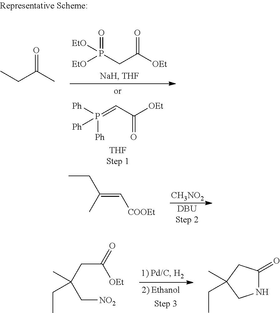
[EtO]P(CC([OEt])=O)([EtO])=O.[Ph]P(=CC([OEt])=O)([Ph])[Ph].CCC(C)=O.[CH3NO2].[DBUStep 2].CCC(=C[COOEt])C.[OEt]C(CC(C[NO2])(C)CC)=O.N1C(=O)CC(C)(CC)C1
